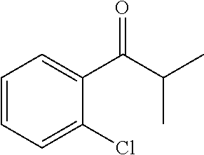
C1=CC=C(Cl)C(C(C(C)C)=O)=C1
